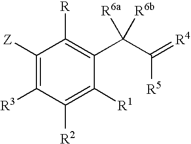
C1([Z])=C([R3])C([R2])=C([R1])C(C(C([R5])=[R4])([R6b])[R6a])=C1[R]
